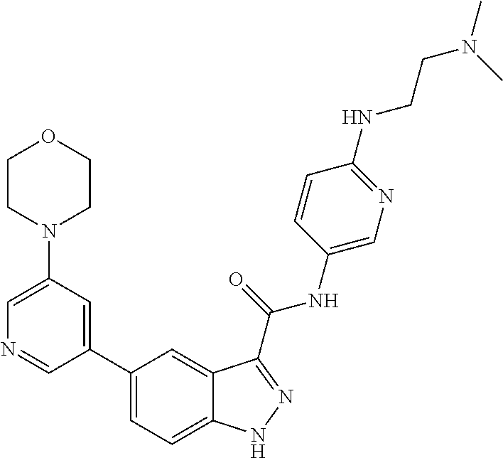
C1(N2CCOCC2)=CN=CC(C2=CC=C3C(=C2)C(C(NC2=CN=C(NCCN(C)C)C=C2)=O)=NN3)=C1
